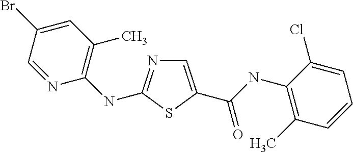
C1=C(C(NC2=C(C)C=CC=C2Cl)=O)SC(NC2=C(C)C=C(Br)C=N2)=N1
